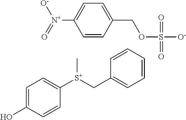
C1=C(O)C=CC([S+](CC2=CC=CC=C2)C)=C1.C1=CC(COS([O-])(=O)=O)=CC=C1[N+](=O)[O-]
